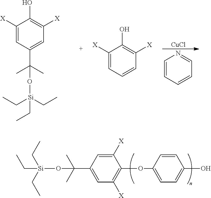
C1([X])=CC(C(C)(C)O[Si](CC)(CC)CC)=CC([X])=C1O.C1([X])=CC=CC([X])=C1O.C1=CC=CC=N1.[CuCl].C1=CC(OC2=C([X])C=C(C(C)(C)O[Si](CC)(CC)CC)C=C2[X])=CC=C1O
